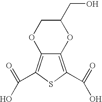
C12=C(C(=O)O)SC(C(=O)O)=C1OCC(CO)O2
